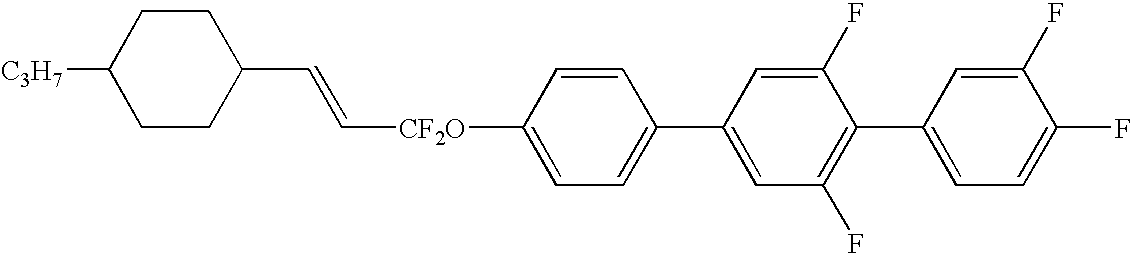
C1CC(C=C[CF2O]C2=CC=C(C3=CC(F)=C(C4=CC=C(F)C(F)=C4)C(F)=C3)C=C2)CCC1[C3H7]
